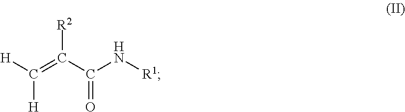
[R2]C(C(N[R1])=O)=C([H])[H]
